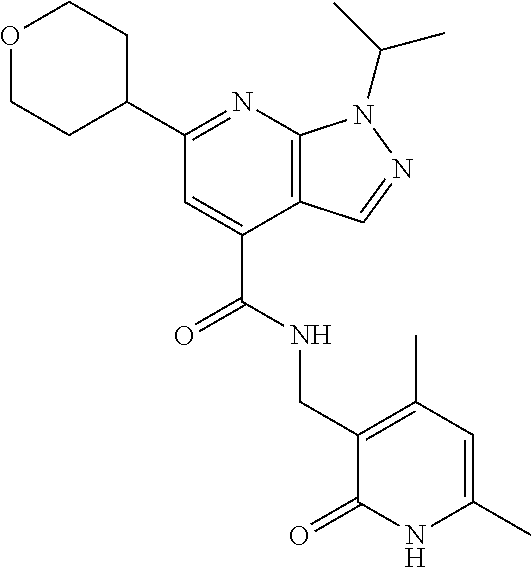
C(C1=CC(C2CCOCC2)=NC2=C1C=NN2C(C)C)(NCC1=C(C)C=C(C)NC1=O)=O
